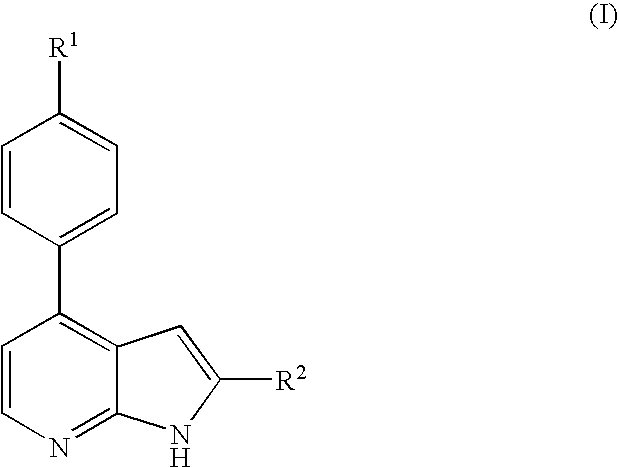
C1=CC(C2=C3C(=NC=C2)NC([R2])=C3)=CC=C1[R1]
